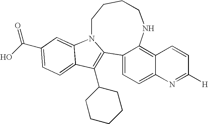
C12=C(C3CCCCC3)C3=CC=C(C(O)=O)C=C3N1CCCCNC1=C3C(=CC=C21)N=C([H])C=C3
